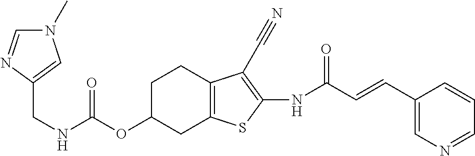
C(NC(OC1CC2=C(CC1)C(C#N)=C(NC(C=CC1=CN=CC=C1)=O)S2)=O)C1=CN(C)C=N1
